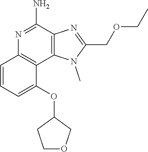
C1(OC2CCOC2)=CC=CC2=C1C1=C(C(N)=N2)N=C(COCC)N1C
